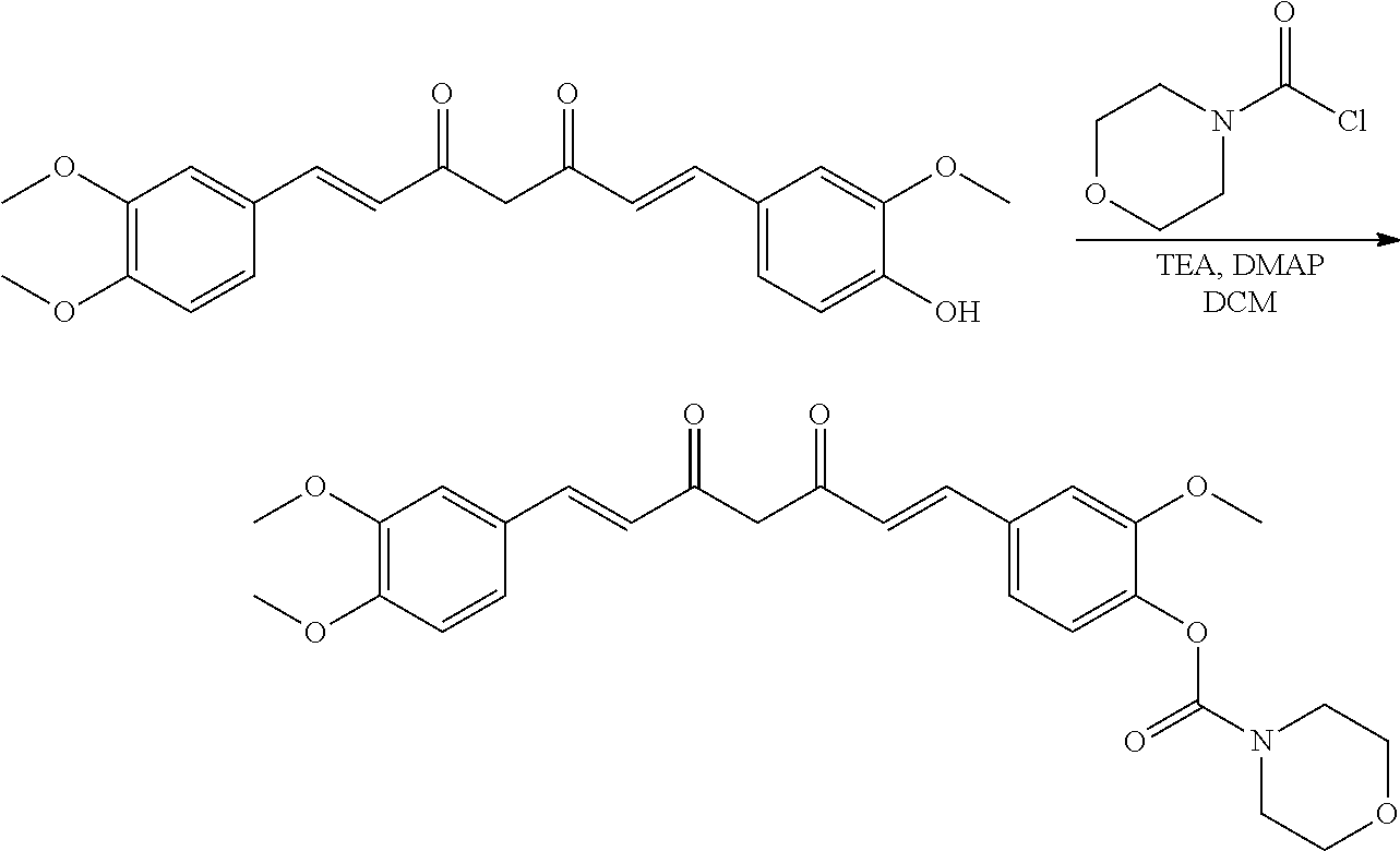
C1(OC)=C(OC)C=CC(C=CC(CC(C=CC2=CC=C(OC(=O)N3CCOCC3)C(OC)=C2)=O)=O)=C1.C1OCCN(C(Cl)=O)C1.C1(OC)=C(OC)C=CC(C=CC(CC(C=CC2=CC=C(O)C(OC)=C2)=O)=O)=C1
